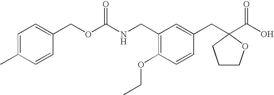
C1=C(C)C=CC(COC(NCC2=C(OCC)C=CC(CC3(C(=O)O)OCCC3)=C2)=O)=C1
